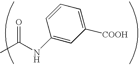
CC(NC1=CC([COOH])=CC=C1)=O
